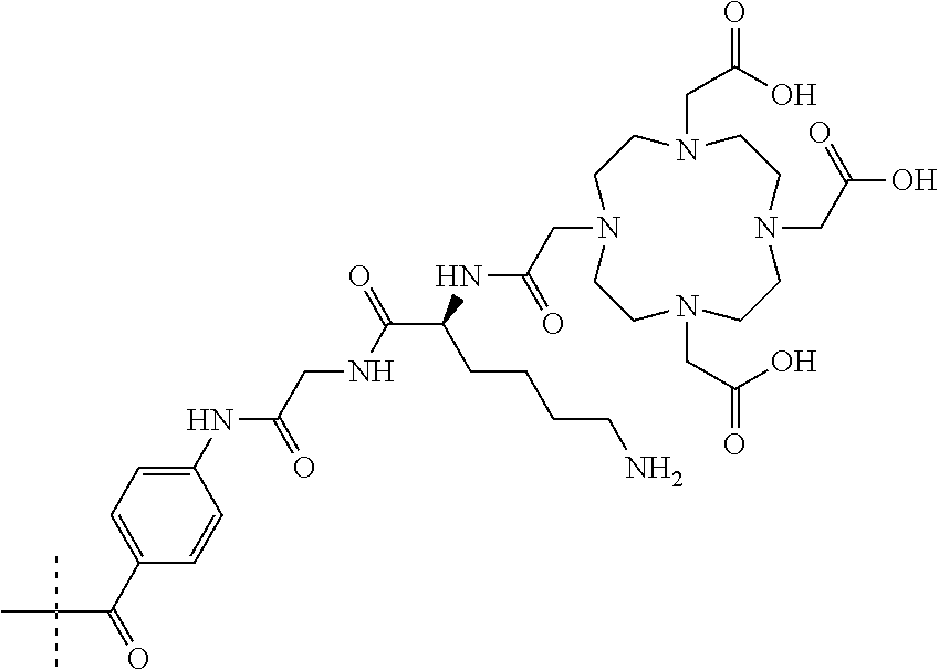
N1(CC(=O)O)CCN(CC(NC(C(=O)NCC(NC2=CC=C(C(=O)C(C)(C)C)C=C2)=O)CCCCN)=O)CCN(CC(O)=O)CCN(CC(O)=O)CC1
